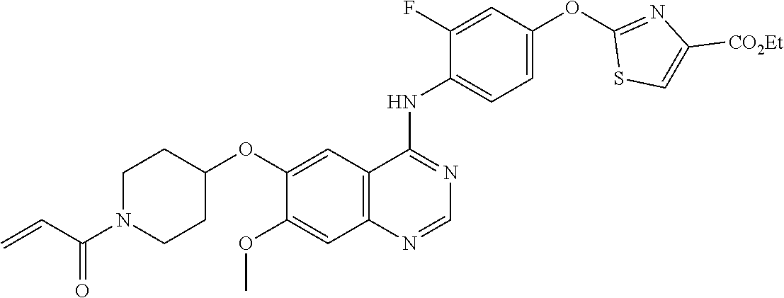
C1=C(OC2=NC([CO2Et])=CS2)C=C(F)C(NC2=NC=NC3=C2C=C(OC2CCN(C(C=C)=O)CC2)C(OC)=C3)=C1
